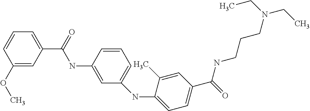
C1(OC)=CC(C(=O)NC2=CC(NC3=CC=C(C(=O)NCCCN(CC)CC)C=C3C)=CC=C2)=CC=C1
